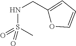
C1(CNS(C)(=O)=O)=CC=CO1
